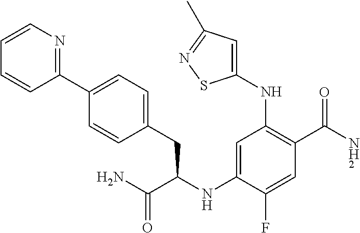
C1(NC(C(N)=O)CC2=CC=C(C3=NC=CC=C3)C=C2)=CC(NC2=CC(C)=NS2)=C(C(N)=O)C=C1F
